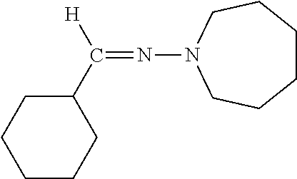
C1CCCN(N=C([H])C2CCCCC2)CC1
